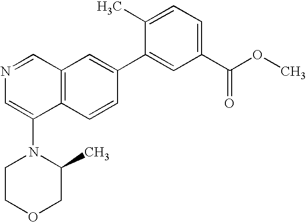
C12=C(C=CC(C3=CC(C(OC)=O)=CC=C3C)=C1)C(N1CCOCC1C)=CN=C2
